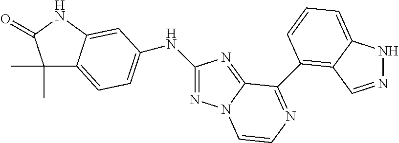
C1(C)(C)C2=CC=C(NC3=NN4C(=N3)C(C3=C5C(=CC=C3)NN=C5)=NC=C4)C=C2NC1=O
